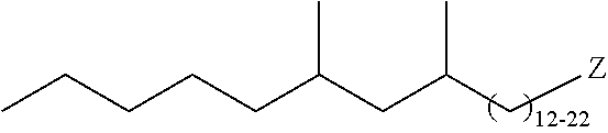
C(C(C[Z])C)C(CCCCC)C
